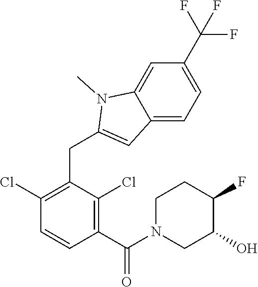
C1(Cl)=C(CC2=CC3=CC=C(C(F)(F)F)C=C3N2C)C(Cl)=C(C(=O)N2CC(O)C(F)CC2)C=C1
